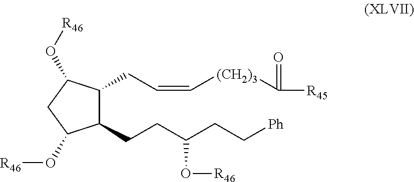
C1(CCC(CC[Ph])O[R46])C(CC=C[(CH2)3]C([R45])=O)C(O[R46])CC1O[R46]
